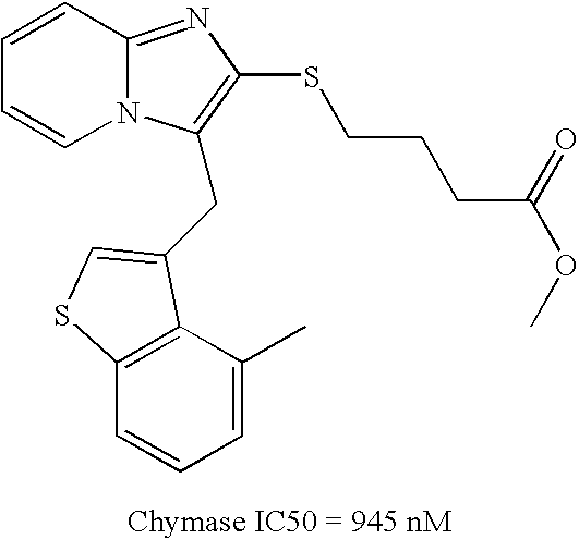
C1=CC2=NC(SCCCC(OC)=O)=C(CC3=CSC4=C3C(C)=CC=C4)N2C=C1
